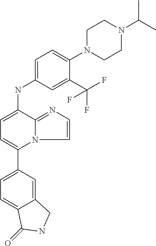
C1(C2=CC=C(NC3=CC=C(N4CCN(C(C)C)CC4)C(C(F)(F)F)=C3)C3=NC=CN23)=CC=C2C(=C1)CNC2=O
